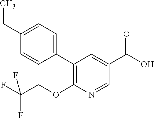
C1(CC)=CC=C(C2=C(OCC(F)(F)F)N=CC(C(O)=O)=C2)C=C1
